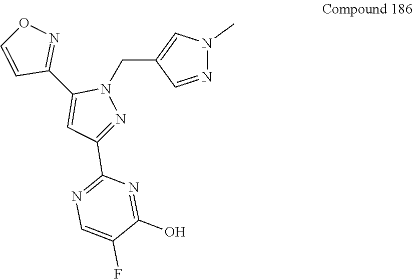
C1(C2=NOC=C2)=CC(C2=NC=C(F)C(O)=N2)=NN1CC1=CN(C)N=C1
